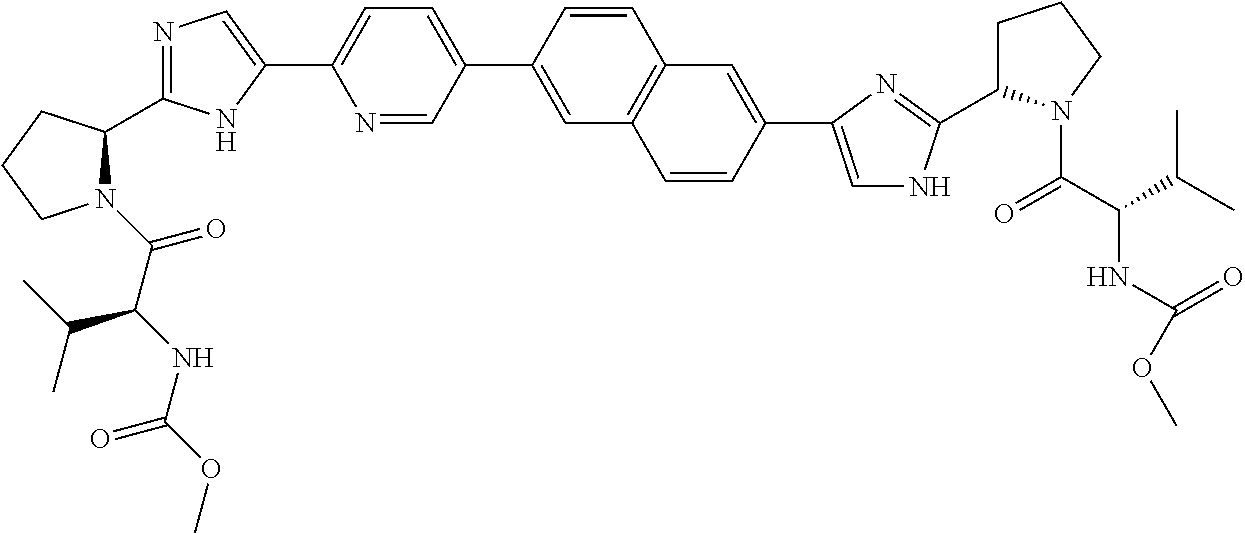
N1(C(=O)C(NC(OC)=O)C(C)C)C(C2=NC=C(C3=CC=C(C4=CC5=C(C=C4)C=C(C4=CNC(C6CCCN6C(C(C(C)C)NC(OC)=O)=O)=N4)C=C5)C=N3)N2)CCC1
